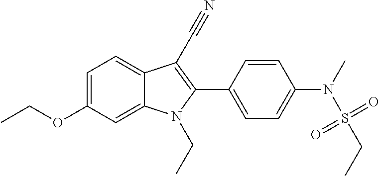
C1=C(OCC)C=C2C(=C1)C(C#N)=C(C1=CC=C(N(S(CC)(=O)=O)C)C=C1)N2CC
